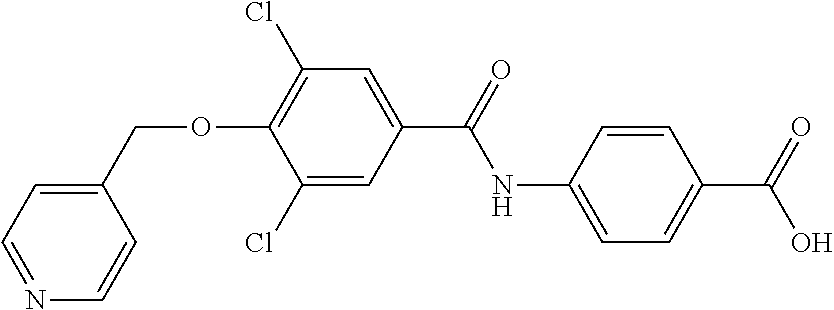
C1=C(NC(=O)C2=CC(Cl)=C(OCC3=CC=NC=C3)C(Cl)=C2)C=CC(C(=O)O)=C1
